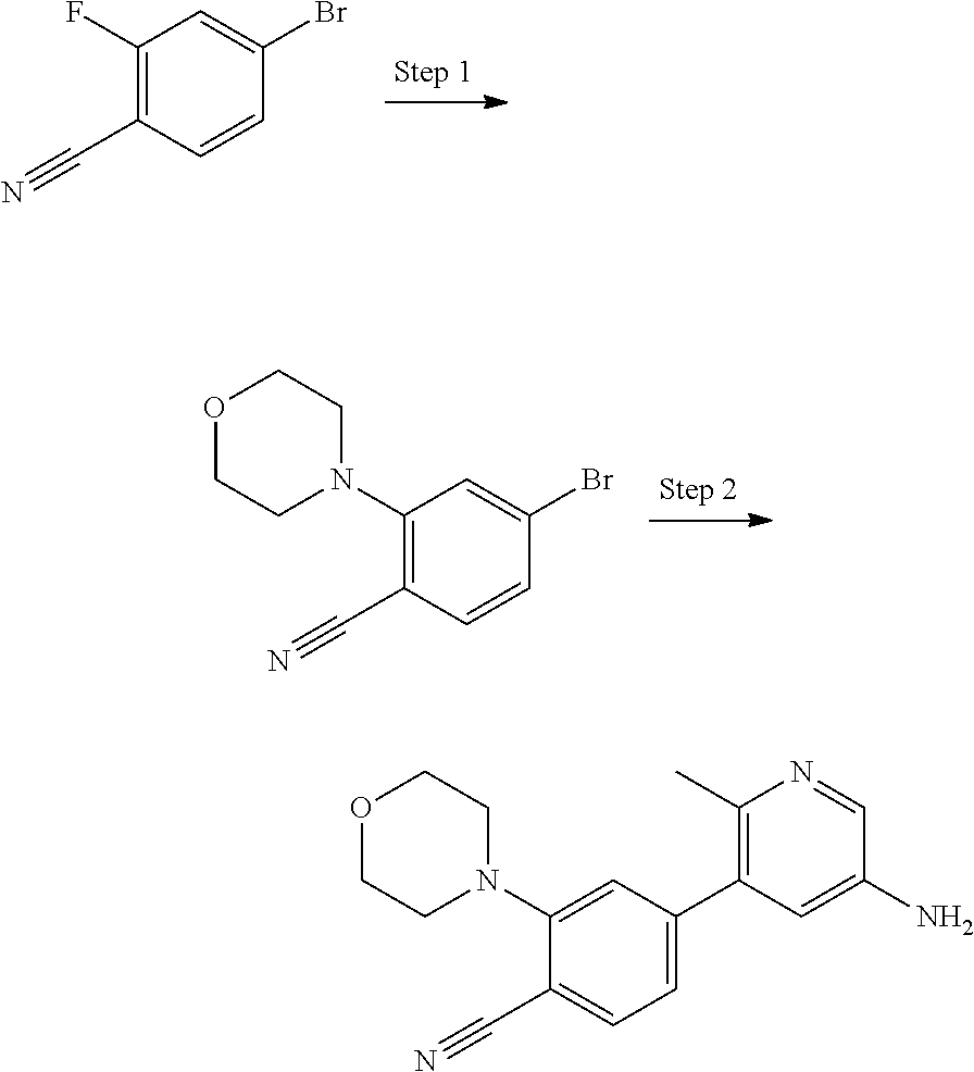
C1(F)=C(C#N)C=CC(Br)=C1.C1(N2CCOCC2)=C(C#N)C=CC(Br)=C1.C1(N2CCOCC2)=CC(C2=C(C)N=CC(N)=C2)=CC=C1C#N
